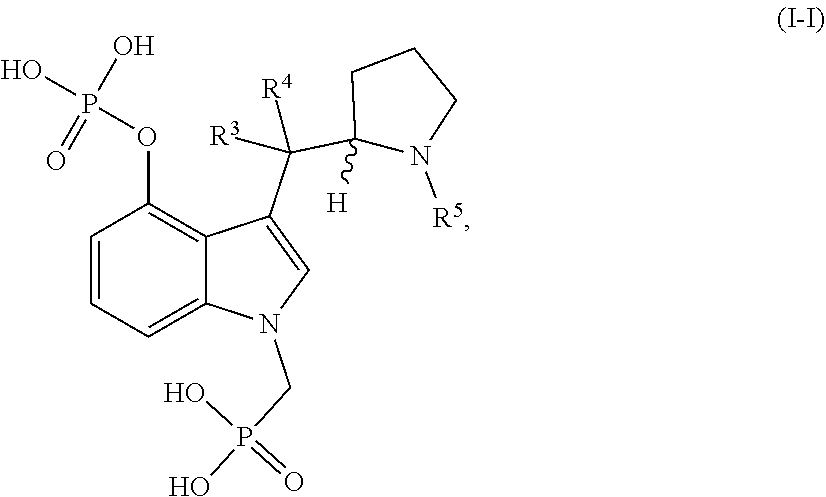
P(OC1=C2C(=CC=C1)N(CP(O)(O)=O)C=C2C([R3])(C1([H])N([R5])CCC1)[R4])(O)(O)=O
